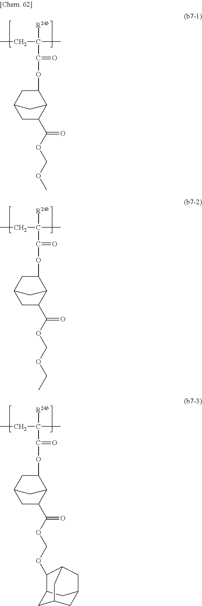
[R24b]C(C(OC1CC2CC(C(OCOC)=O)C1C2)=O)(C)CC.[R24b]C(C(OC1CC2CC(C(OCOCC)=O)C1C2)=O)(C)CC.[R24b]C(C(OC1CC2CC(C(OCOC3C4CC5CC(C4)CC3C5)=O)C1C2)=O)(C)CC
